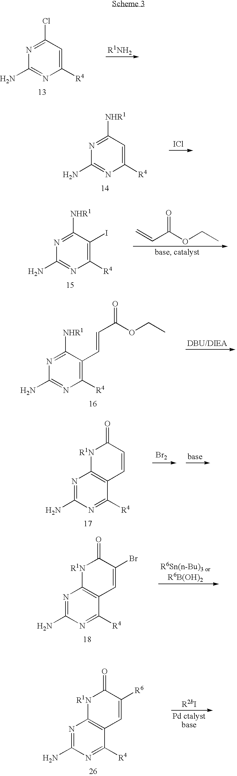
[R1NH2].N1=C(Cl)C=C([R4])N=C1N.[ICl].N1=C([NHR1])C=C([R4])N=C1N.C=CC(OCC)=O.N1=C([NHR1])C(I)=C([R4])N=C1N.N1=C([NHR1])C(C=CC(OCC)=O)=C([R4])N=C1N.[Br2].[base].N1=C(N)N=C([R4])C2=C1[R1N]C(=O)C=C2.N1=C(N)N=C([R4])C2=C1[R1N]C(=O)C(Br)=C2.N1=C(N)N=C([R4])C2=C1[R1N]C(=O)C([R6])=C2
